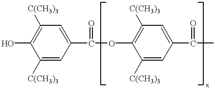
[C(CH3)3]C1=C(O)C([C(CH3)3])=CC(C(=O)OC2=C([C(CH3)3])C=C(C(C)=O)C=C2[C(CH3)3])=C1
